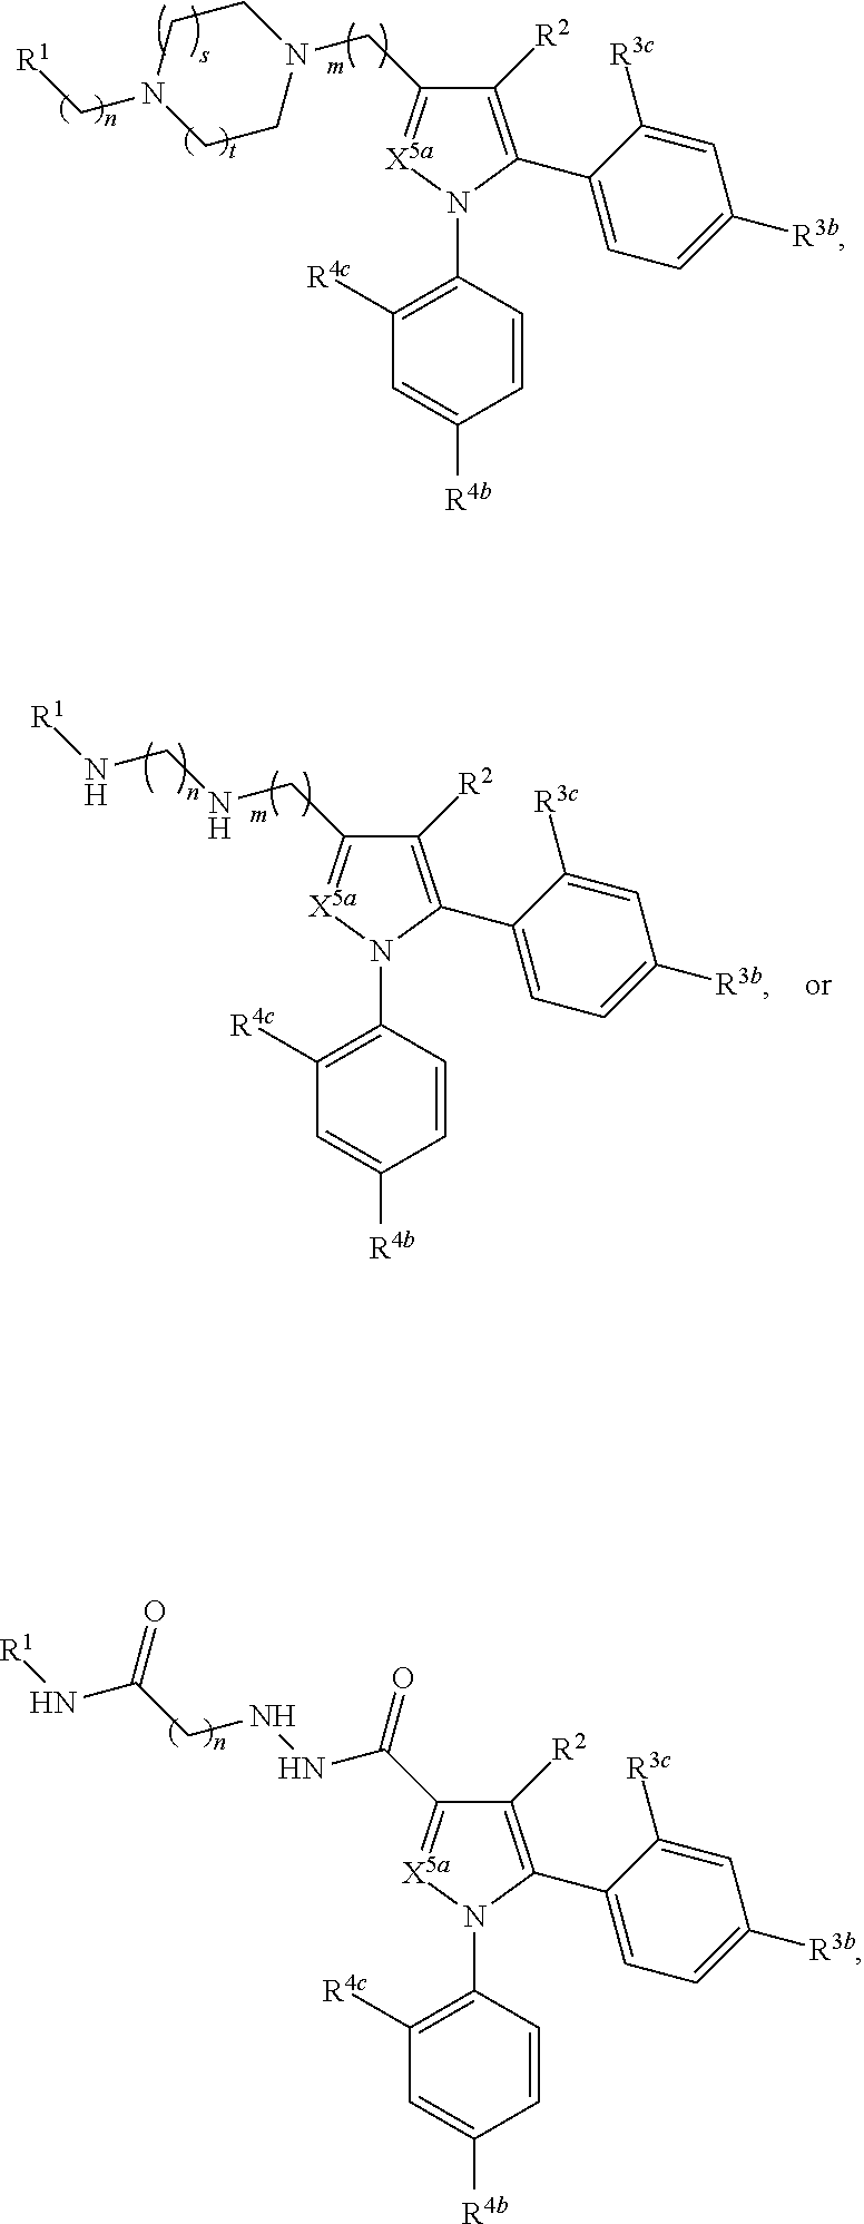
C1([R2])=C(C2=CC=C([R3b])C=C2[R3c])N(C2=C([R4c])C=C([R4b])C=C2)[X5a]=C1CN1CCN(C[R1])CC1.C1([R2])=C(C2=CC=C([R3b])C=C2[R3c])N(C2=C([R4c])C=C([R4b])C=C2)[X5a]=C1CNCN[R1].C1([R2])=C(C2=CC=C([R3b])C=C2[R3c])N(C2=C([R4c])C=C([R4b])C=C2)[X5a]=C1C(NNCC(N[R1])=O)=O
